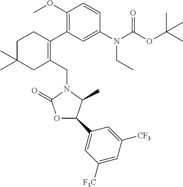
C1C(C)(C)CC(CN2C(=O)OC(C3=CC([F3C])=CC([CF3])=C3)C2C)=C(C2=C(OC)C=CC(N(C(OC(C)(C)C)=O)CC)=C2)C1
